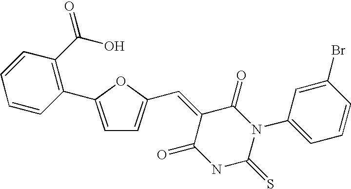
C1=C(C=C2C(=O)NC(=S)N(C3=CC=CC(Br)=C3)C2=O)OC(C2=C(C(=O)O)C=CC=C2)=C1
